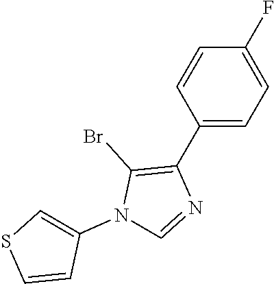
C1(N2C=NC(C3=CC=C(F)C=C3)=C2Br)=CSC=C1
